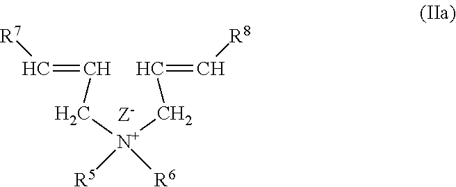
C(=CC[N+](CC=C[R8])([R5])[R6])[R7].[Z-]
